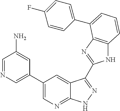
C1(C2=CN=CC(N)=C2)=CN=C2C(=C1)C(C1=NC3=C(N1)C=CC=C3C1=CC=C(F)C=C1)=NN2
